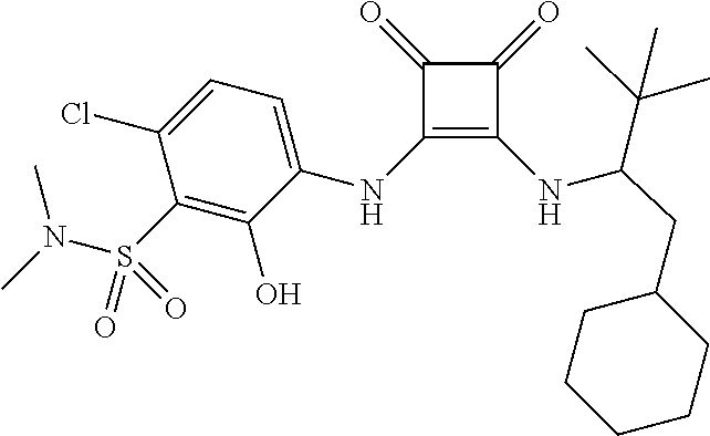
C1(=O)C(NC2=CC=C(Cl)C(S(N(C)C)(=O)=O)=C2O)=C(NC(CC2CCCCC2)C(C)(C)C)C1=O
